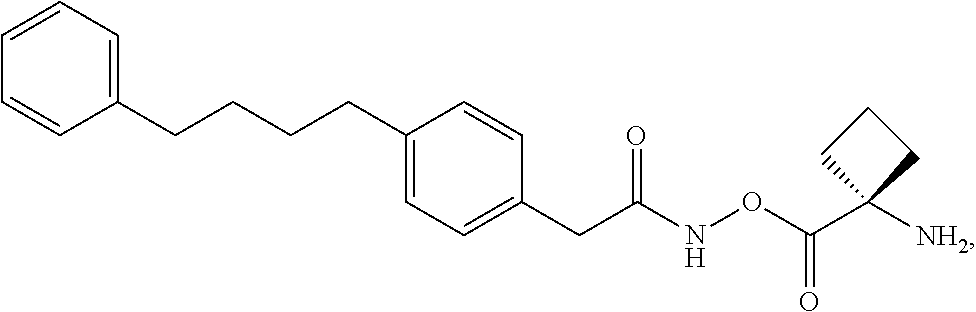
C1=CC=C(CCCCC2=CC=C(CC(NOC(C3([NH2])CCC3)=O)=O)C=C2)C=C1
